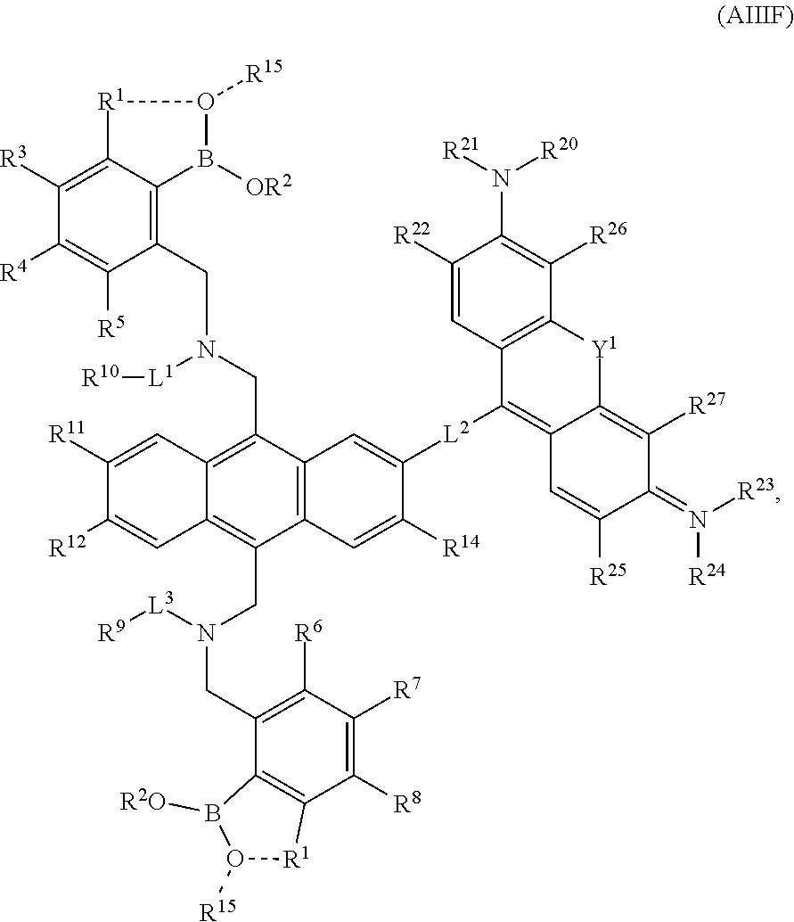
C1([R3])=C2C(=C(CN(CC3=C4C(=C(CN(CC5=C([R6])C([R7])=C([R8])C6=C5B([R2O])O([R15])[R1]6)[L3][R9])C5=C3C=C([L2]C3=C6C(=C([R27])C(=N([R24])[R23])C([R25])=C6)[Y1]C6=C3C=C([R22])C(N([R21])[R20])=C6[R26])C([R14])=C5)C=C([R12])C([R11])=C4)[L1][R10])C([R5])=C1[R4])B([OR2])O([R15])[R1]2
